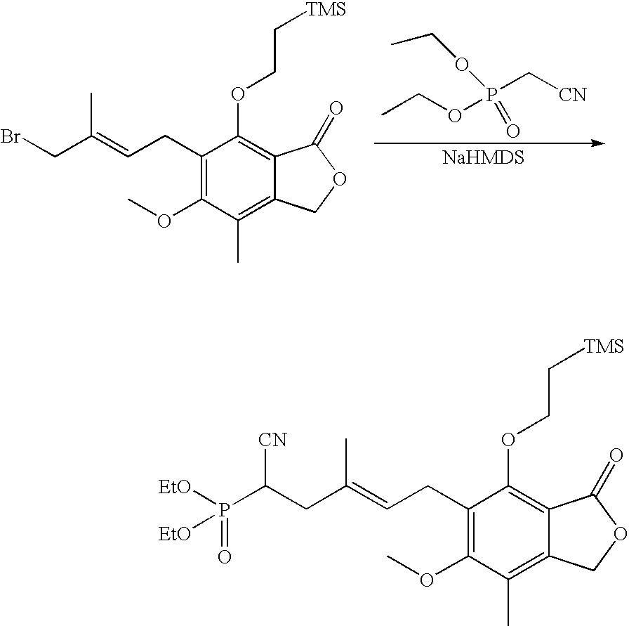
C1(CC=C(CBr)C)=C(OC)C(C)=C2C(=C1OCC[TMS])C(=O)OC2.[CN]CP(OCC)(=O)OCC.C1(CC=C(CC(P([EtO])([EtO])=O)[CN])C)=C(OC)C(C)=C2C(=C1OCC[TMS])C(=O)OC2
